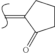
C=C1C(=O)CCC1
